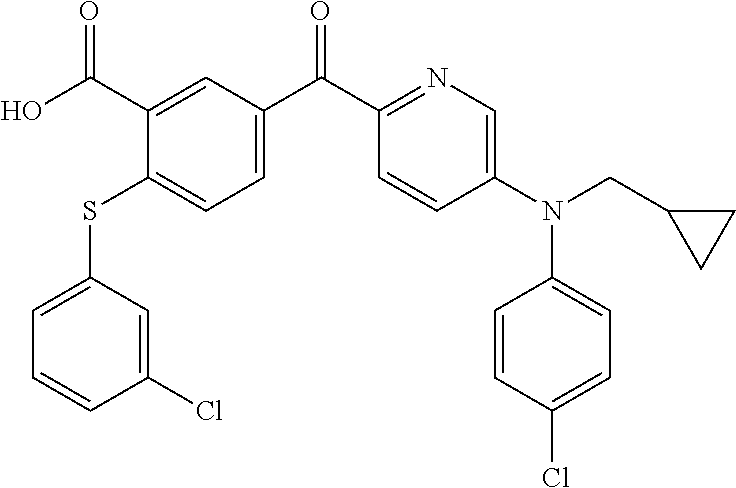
C1=C(SC2=CC=C(C(C3=NC=C(N(C4=CC=C(Cl)C=C4)CC4CC4)C=C3)=O)C=C2C(O)=O)C=C(Cl)C=C1
